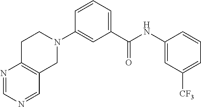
N1=CN=CC2=C1CCN(C1=CC(C(NC3=CC([CF3])=CC=C3)=O)=CC=C1)C2
